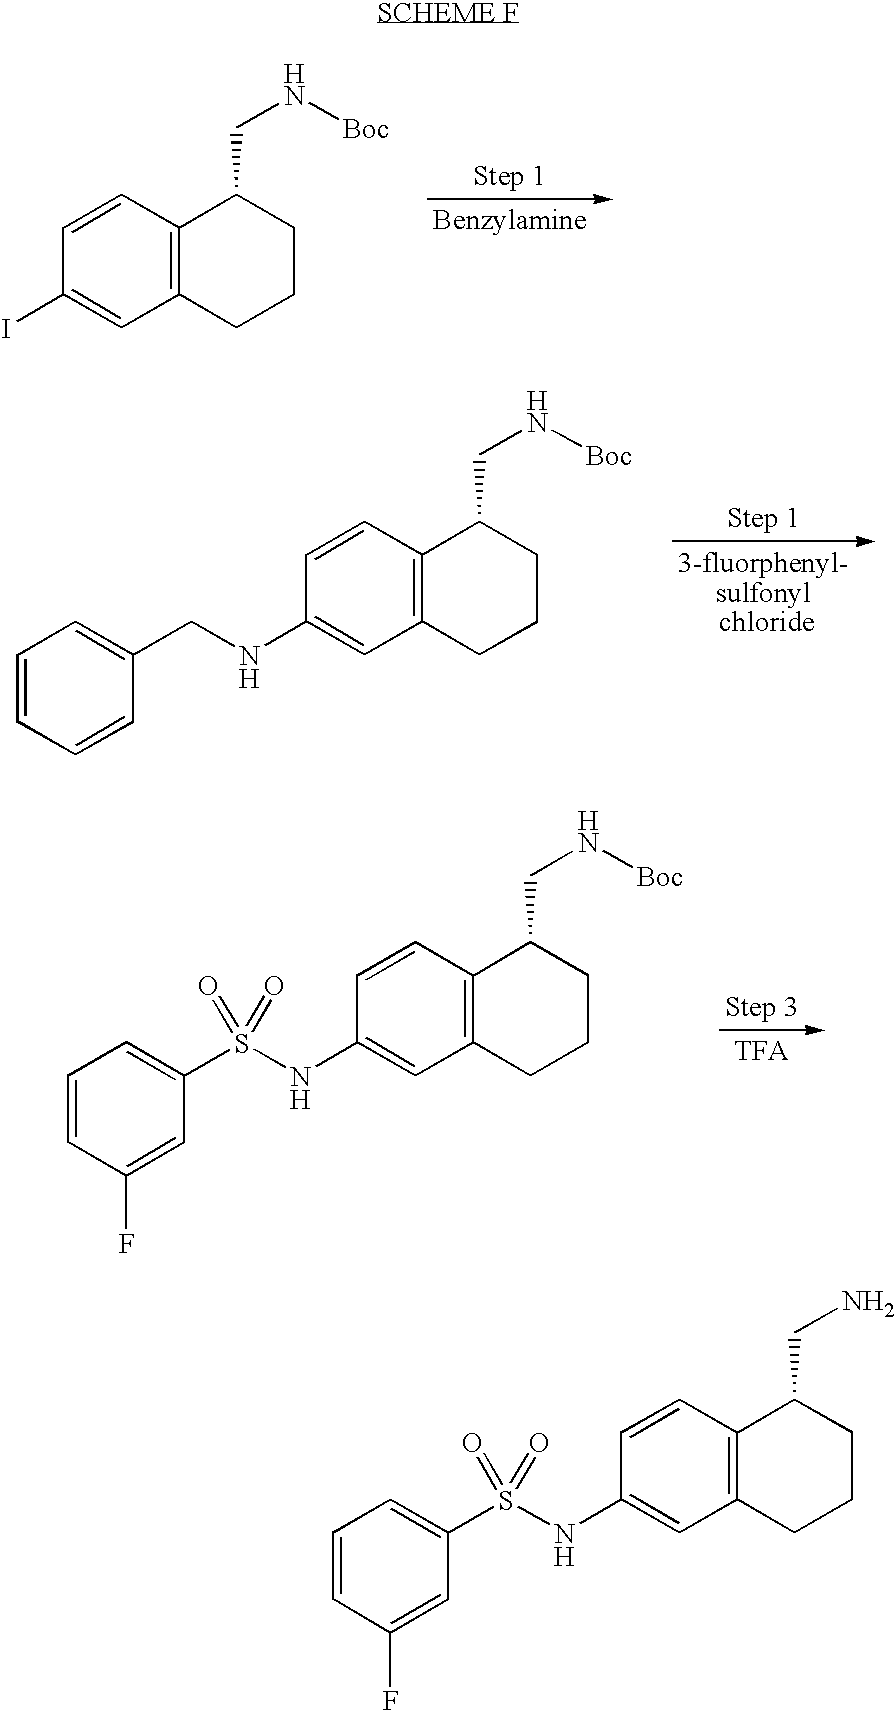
C1=CC(I)=CC2=C1C(CN[Boc])CCC2.C1=CC(NCC2=CC=CC=C2)=CC2=C1C(CN[Boc])CCC2.C1=CC(NS(C2=CC=CC(F)=C2)(=O)=O)=CC2=C1C(CN[Boc])CCC2.C1=CC(NS(C2=CC=CC(F)=C2)(=O)=O)=CC2=C1C(CN)CCC2
